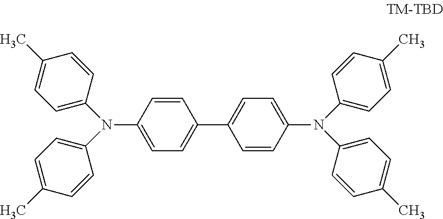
C1=CC(N(C2=CC=C(C)C=C2)C2=CC=C(C)C=C2)=CC=C1C1=CC=C(N(C2=CC=C(C)C=C2)C2=CC=C(C)C=C2)C=C1
